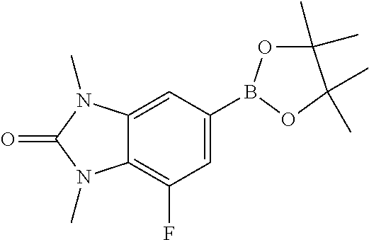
C1(B2OC(C)(C)C(C)(C)O2)=CC(F)=C2C(=C1)N(C)C(=O)N2C
